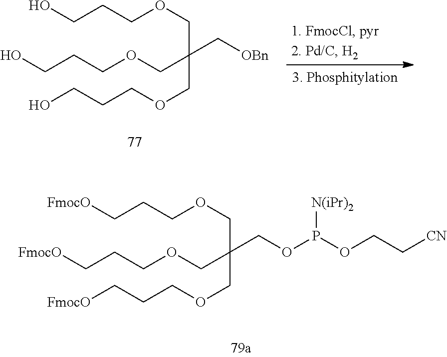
C(CCOCC(COP(OCC[CN])[N(iPr)2])(COCCC[FmocO])COCCC[FmocO])[FmocO].C(CCOCC(C[OBn])(COCCCO)COCCCO)O
